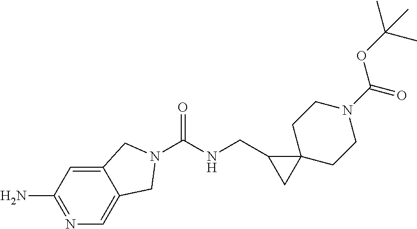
C12=CC(N)=NC=C1CN(C(NCC1CC13CCN(C(=O)OC(C)(C)C)CC3)=O)C2
